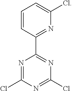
N1=C(Cl)N=C(Cl)N=C1C1=NC(Cl)=CC=C1
